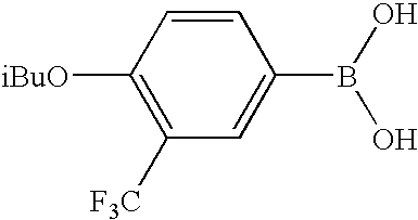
C1([F3C])=C([iBuO])C=CC(B(O)O)=C1
